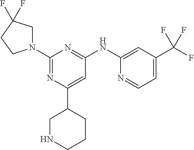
C1(NC2=NC(N3CC(F)(F)CC3)=NC(C3CNCCC3)=C2)=CC(C(F)(F)F)=CC=N1
